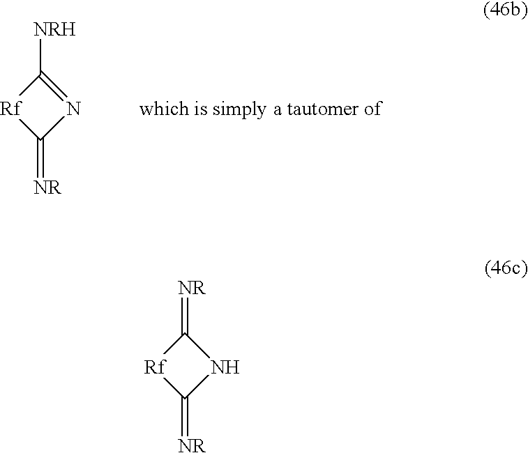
C1(=[NR])N=C([NRH])[Rf]1.C1(=[NR])NC(=[NR])[Rf]1
